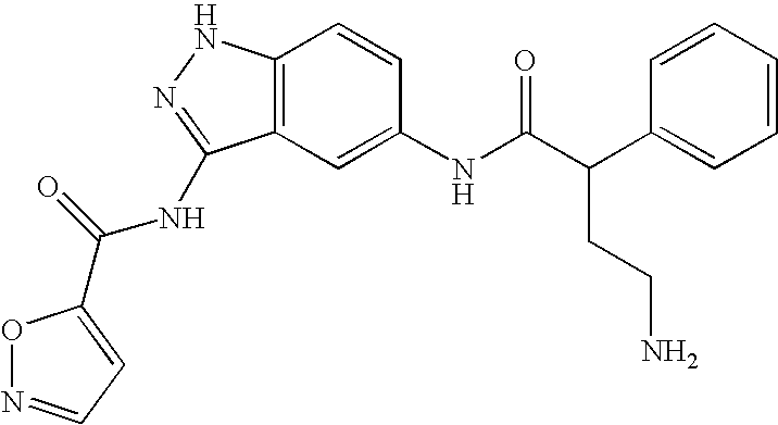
C12=C(C=C(NC(C(C3=CC=CC=C3)CCN)=O)C=C1)C(NC(=O)C1=CC=NO1)=NN2
